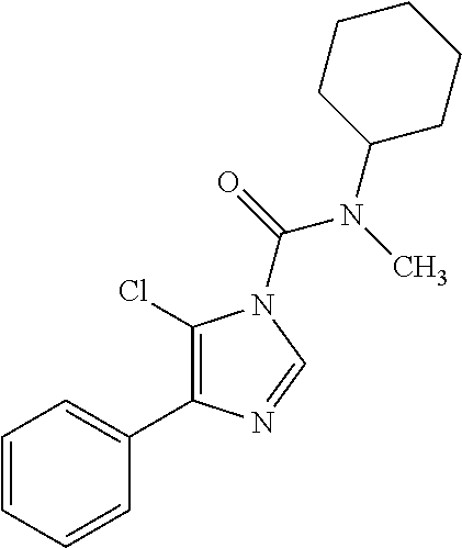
C1(Cl)=C(C2=CC=CC=C2)N=CN1C(N(C1CCCCC1)C)=O
